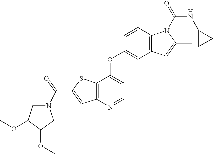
C12=C(C(OC3=CC4=C(C=C3)N(C(=O)NC3CC3)C(C)=C4)=CC=N1)SC(C(=O)N1CC(OC)C(OC)C1)=C2
